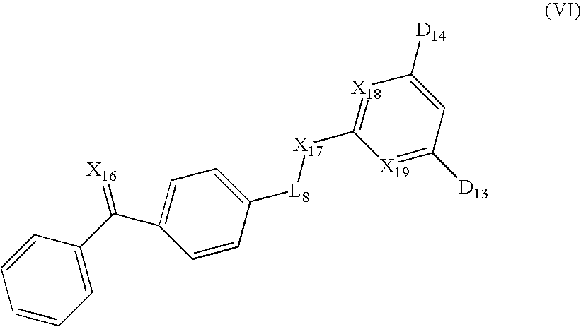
C1=CC=C(C(=[X16])C2=CC=C([L8][X17]C3=[X18]C([D14])=CC([D13])=[X19]3)C=C2)C=C1
